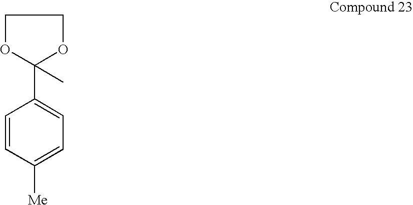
C1OC(C2=CC=C([Me])C=C2)(C)OC1
